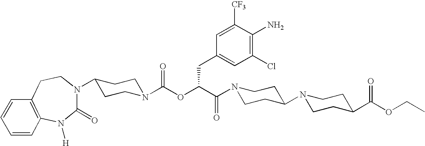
N1(C(C(CC2=CC(Cl)=C(N)C([CF3])=C2)OC(=O)N2CCC(N3C(=O)N([H])C4=C(CC3)C=CC=C4)CC2)=O)CCC(N2CCC(C(OCC)=O)CC2)CC1
